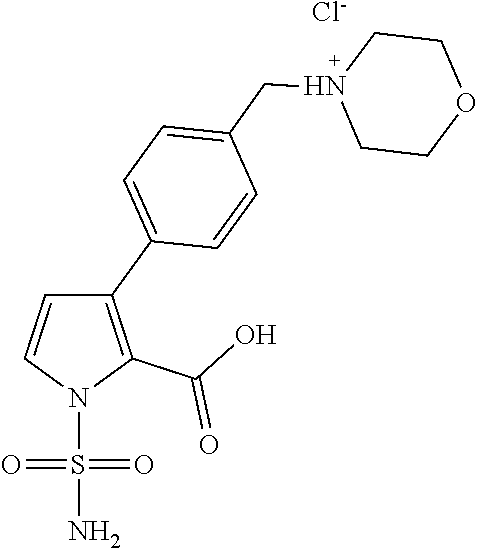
C1(C2=CC=C(CN3CCOCC3)C=C2)=C(C(O)=O)N(S(N)(=O)=O)C=C1.[Cl-]
